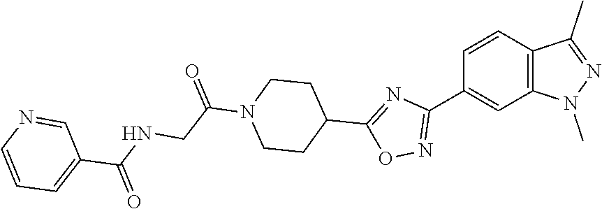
C12=C(C=C(C3=NOC(C4CCN(C(CNC(C5=CC=CN=C5)=O)=O)CC4)=N3)C=C1)N(C)N=C2C
